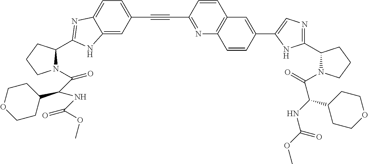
C1=CC(C#CC2=CC=C3C(=C2)NC(C2N(C(C(NC(OC)=O)C4CCOCC4)=O)CCC2)=N3)=NC2=C1C=C(C1=CN=C(C3N(C(=O)C(NC(OC)=O)C4CCOCC4)CCC3)N1)C=C2
